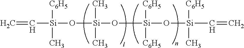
C=C[Si](O[Si](O[Si](O[Si](C=C)([C6H5])C)([C6H5])[C6H5])(C)C)([C6H5])C
